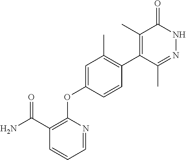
C1(C)=C(C2=C(C)C=C(OC3=C(C(N)=O)C=CC=N3)C=C2)C(C)=NNC1=O
